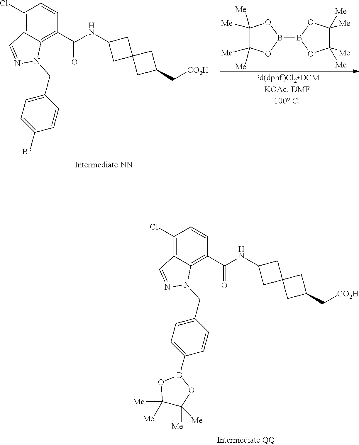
C1([Me])([Me])C([Me])([Me])OB(B2OC([Me])([Me])C([Me])([Me])O2)O1.C1(Cl)=C2C(=C(C(=O)NC3CC4(C3)CC(C[CO2H])C4)C=C1)N(CC1=CC=C(Br)C=C1)N=C2.C1(Cl)=C2C(=C(C(=O)NC3CC4(C3)CC(C[CO2H])C4)C=C1)N(CC1=CC=C(B3OC([Me])([Me])C([Me])([Me])O3)C=C1)N=C2
